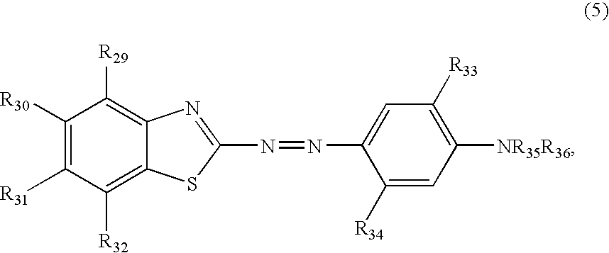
C1([R30])=C([R31])C([R32])=C2C(=C1[R29])N=C(N=NC1=CC([R33])=C([NR35R36])C=C1[R34])S2
